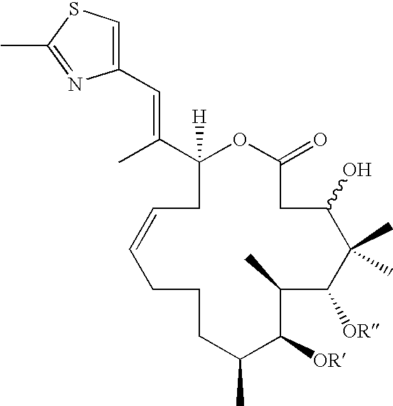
C1(C=C(C)C2([H])CC=CCCCC(C)C([OR])C(C)C([OR])C(C)(C)C(O)CC(=O)O2)=CSC(C)=N1
